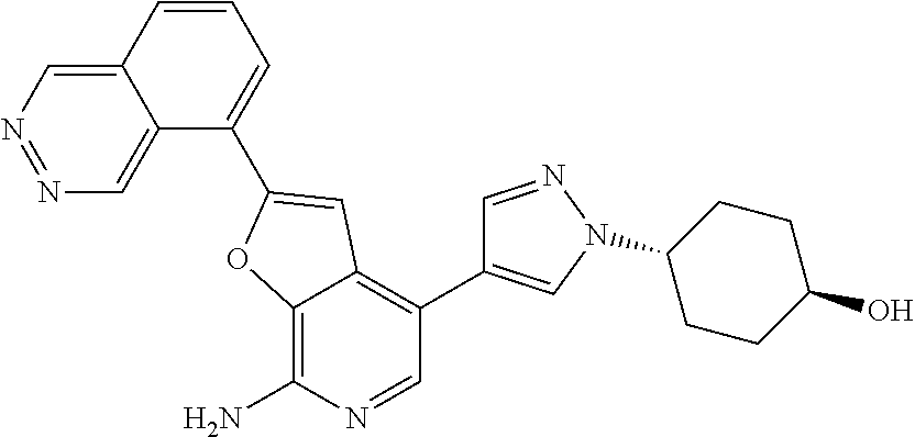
C12=C(N)N=CC(C3=CN(C4CCC(O)CC4)N=C3)=C1C=C(C1=CC=CC3=CN=NC=C13)O2
